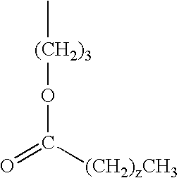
C[(CH2)3]OC([(CH2)zCH3])=O
